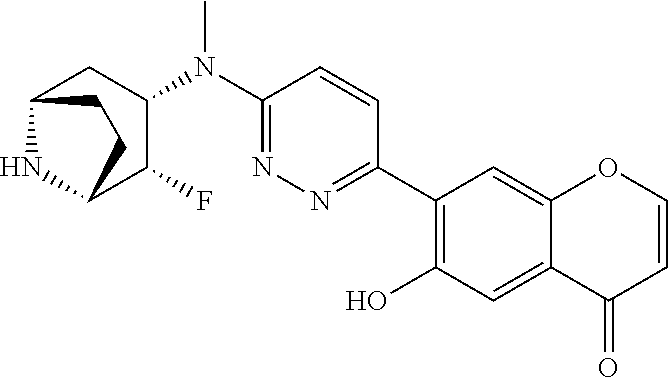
C1(C2=NN=C(N(C3CC4NC(C3F)CC4)C)C=C2)=C(O)C=C2C(=C1)OC=CC2=O
